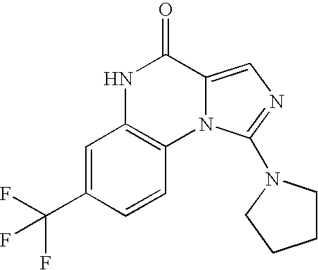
N1C2=C(N3C(=CN=C3N3CCCC3)C1=O)C=CC(C(F)(F)F)=C2
